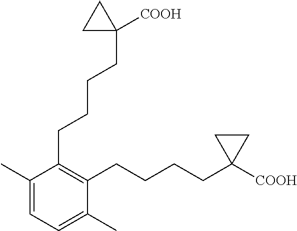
C1(C)=CC=C(C)C(CCCCC2([COOH])CC2)=C1CCCCC1([COOH])CC1
